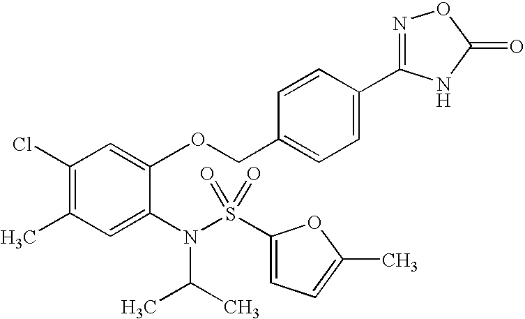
C1(Cl)=C(C)C=C(N(C(C)C)S(=O)(=O)C2=CC=C(C)O2)C(OCC2=CC=C(C3=NOC(=O)N3)C=C2)=C1
